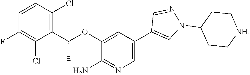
C1(F)=C(Cl)C(C(OC2=CC(C3=CN(C4CC[NH]CC4)N=C3)=CN=C2N)C)=C(Cl)C=C1
